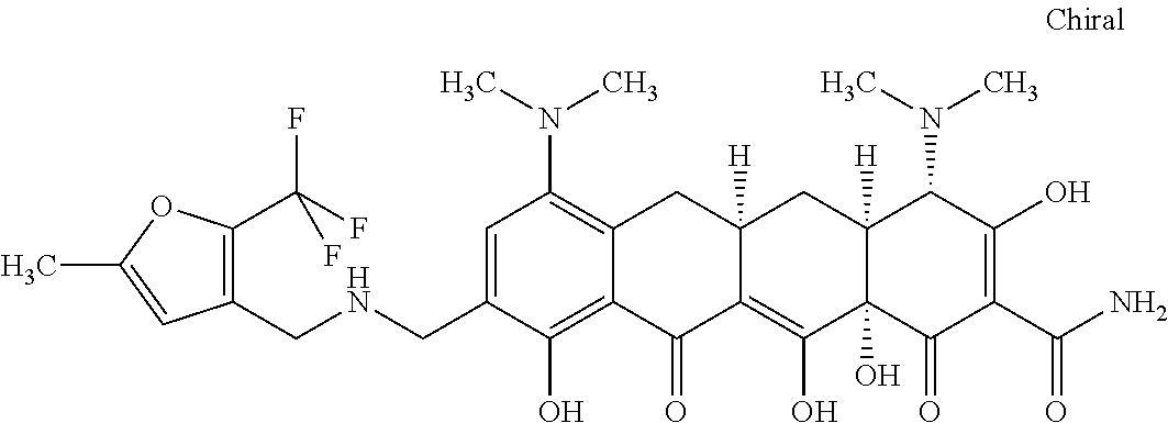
C1=C(CNCC2=C(C(F)(F)F)OC(C)=C2)C(O)=C2C(=C1N(C)C)CC1([H])C(=C(O)C3(O)C([H])(C1)C(N(C)C)C(O)=C(C(N)=O)C3=O)C2=O
